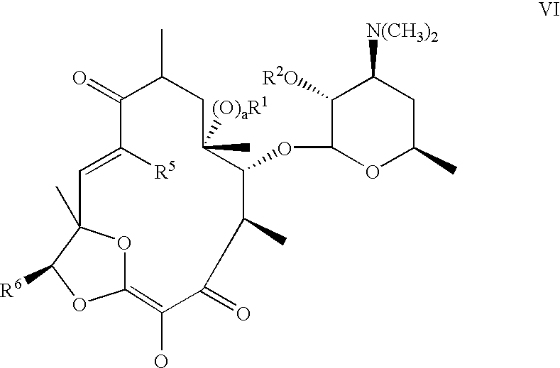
C1(=O)C([R5])=CC2(C)OC(=C(O)C(=O)C(C)C(OC3OC(C)CC([N(CH3)2])C3[R2O])C(C)([(O)aR1])CC1C)OC2[R6]
